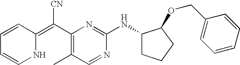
C1=CC(=C(C2=C(C)C=NC(NC3CCCC3OCC3=CC=CC=C3)=N2)[CN])NC=C1
